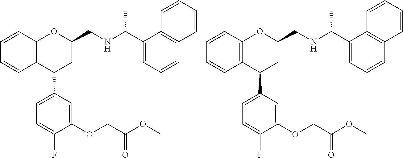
C12=C(C(C3=CC=C(F)C(OCC(OC)=O)=C3)CC(CNC(C)C3=CC=CC4=C3C=CC=C4)O1)C=CC=C2.C12=C(C(C3=CC=C(F)C(OCC(OC)=O)=C3)CC(CNC(C)C3=CC=CC4=C3C=CC=C4)O1)C=CC=C2
